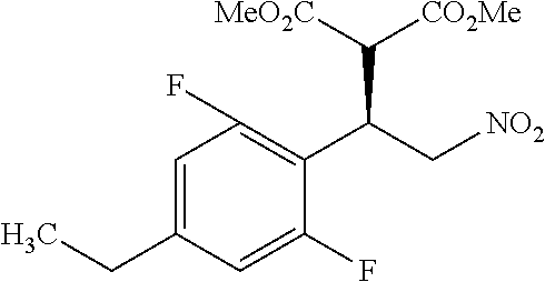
C1=C(CC)C=C(F)C(C(C[NO2])C([MeO2C])[CO2Me])=C1F
